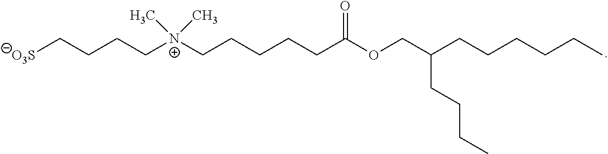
C(CCCCC(OCC(CCCCCC)CCCC)=O)[N+](C)(C)CCCC[O3S]
